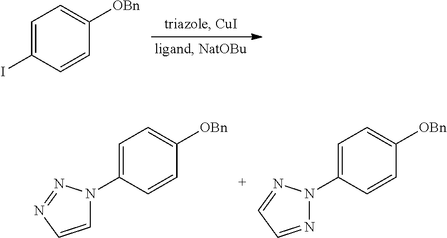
C1=C(I)C=CC([OBn])=C1.C1=C(N2C=CN=N2)C=CC([OBn])=C1.C1=C(N2N=CC=N2)C=CC([OBn])=C1
